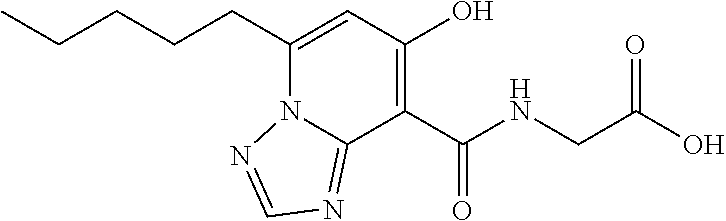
C(C1=CC(O)=C(C(NCC(O)=O)=O)C2=NC=NN12)CCCC
